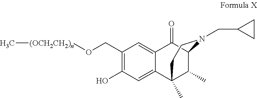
OC1=C(CO[(OCH2CH2)n]C)C=C2C(=C1)C1(C)C(C)C(C2=O)N(CC2CC2)CC1
